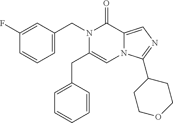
C1(F)=CC(CN2C(CC3=CC=CC=C3)=CN3C(=CN=C3C3CCOCC3)C2=O)=CC=C1
